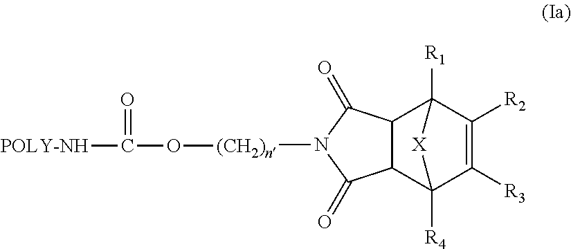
C1([R3])=C([R2])C2([R1])C3C(C1([R4])[X]2)C(=O)N([(CH2)n]OC(=O)[POLY-NH])C3=O
